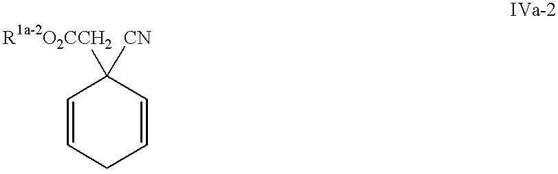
C1([R1a-2O2CCH2])([CN])C=CCC=C1
